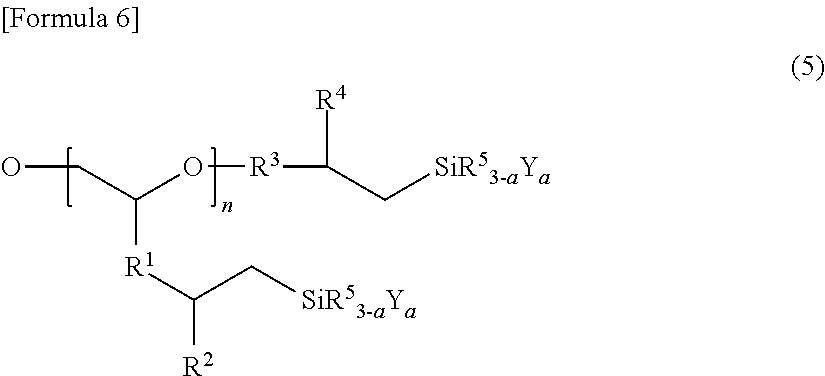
OCC(O[R3]C([R4])C[SiR53-aYa])[R1]C([R2])C[SiR53-aYa]
